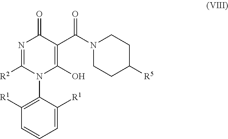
N1=C([R2])N(C2=C([R1])C=CC=C2[R1])C(O)=C(C(N2CCC([R5])CC2)=O)C1=O
